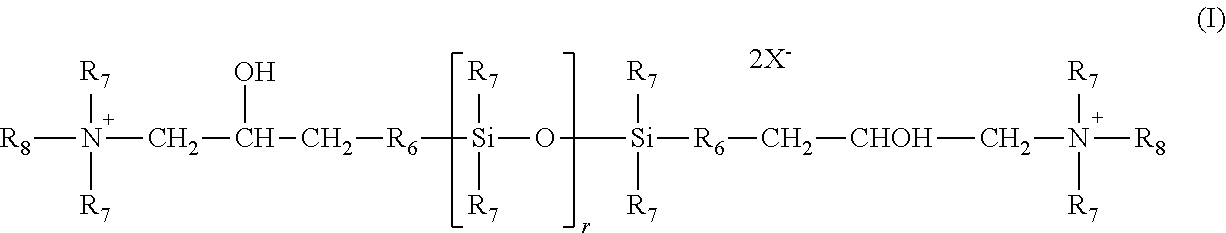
[R8]N([R7])([R7])CC(O)C[R6][Si]([R7])([R7])O[Si]([R7])([R7])[R6]C[CHOH]CN([R7])([R7])[R8]
